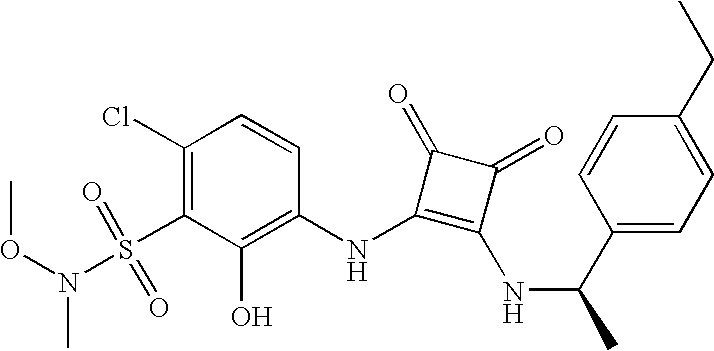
O(N(S(C1=C(Cl)C=CC(NC2=C(NC(C)C3=CC=C(CC)C=C3)C(=O)C2=O)=C1O)(=O)=O)C)C
